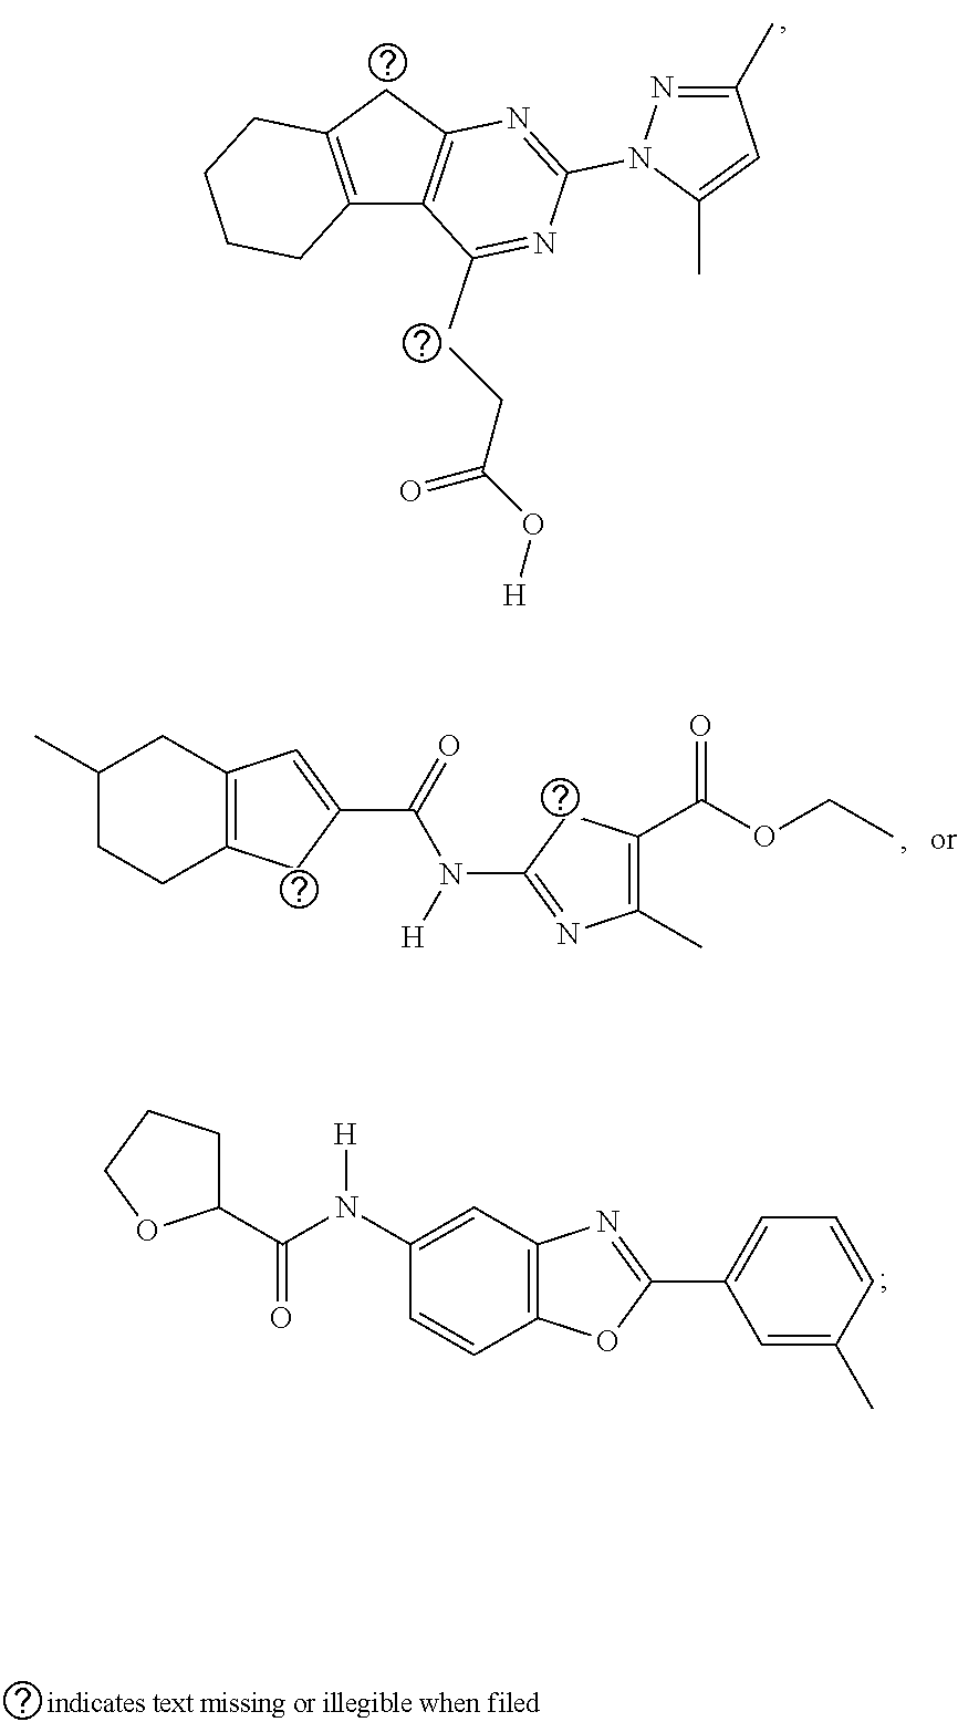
C1(C(N(C2=CC3=C(C=C2)OC(C2=CC=CC(C)=C2)=N3)[H])=O)CCCO1.CCC(O[H])=O.C12=C(CC3=C1C(C)=NC(N1N=C(C)C=C1C)=N3)CCCC2.C1(C)CCC2=C(C1)C=C(C(=O)N(C1=NC(C)=C(C(OCC)=O)C1)[H])C2
